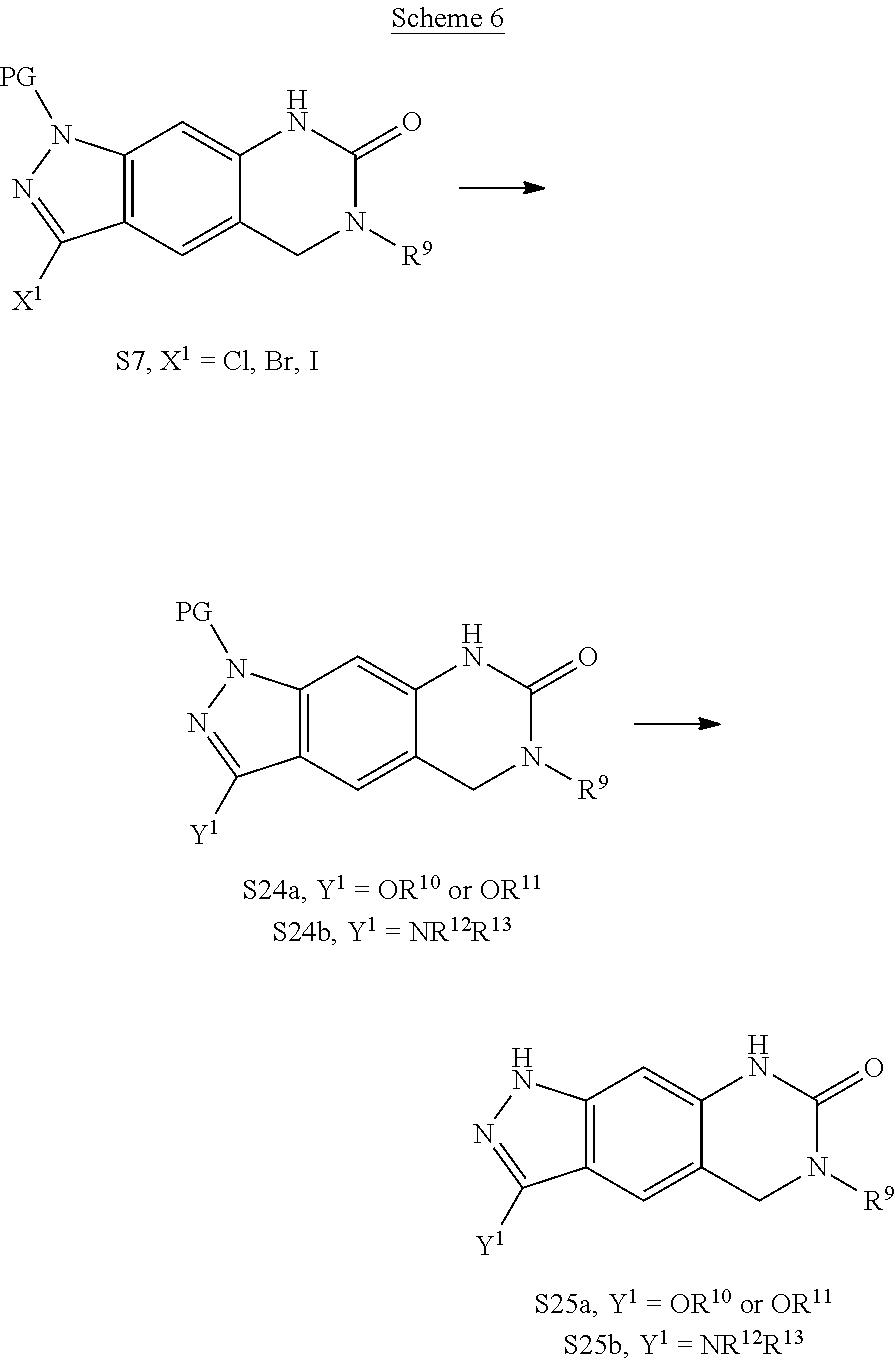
C12=C(C=C3C(=C1)NC(=O)N([R9])C3)C([X1])=NN2[PG].C12=C(C=C3C(=C1)NC(=O)N([R9])C3)C([Y1])=NN2[PG].C12=C(C=C3C(=C1)NC(=O)N([R9])C3)C([Y1])=NN2
